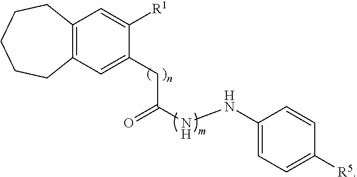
C1=C(NNC(CC2=CC3=C(C=C2[R1])CCCCC3)=O)C=CC([R5])=C1
